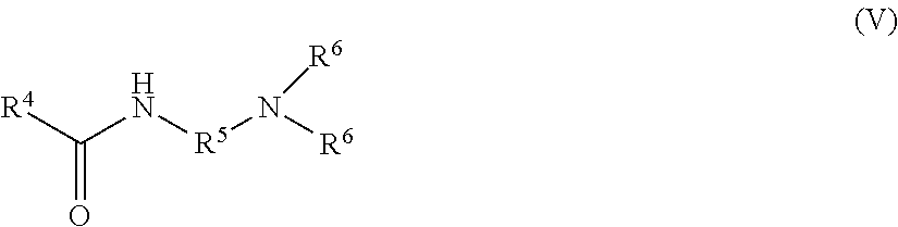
[R4]C(N[R5]N([R6])[R6])=O
